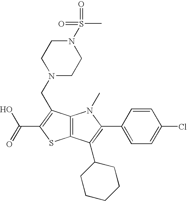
C12=C(C(C3CCCCC3)=C(C3=CC=C(Cl)C=C3)N1C)SC(C(=O)O)=C2CN1CCN(S(=O)(=O)C)CC1
